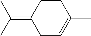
C(=C1CC=C(C)CC1)(C)C
